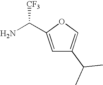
NC(C1=CC(C(C)C)=CO1)[CF3]
